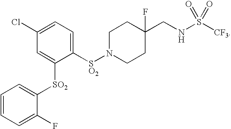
N1([SO2]C2=CC=C(Cl)C=C2[SO2]C2=CC=CC=C2F)CCC(CNS([CF3])(=O)=O)(F)CC1
